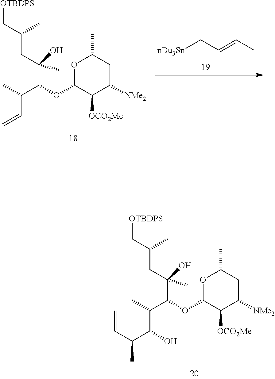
C(CC(C[OTBDPS])C)(C(OC1C([OCO2Me])C([NMe2])CC(C)O1)C(C)C(C(C=C)C)O)(O)C.C(CC(C[OTBDPS])C)(C(OC1C([OCO2Me])C([NMe2])CC(C)O1)C(C)C=C)(O)C.[nBu3Sn]CC=CC
